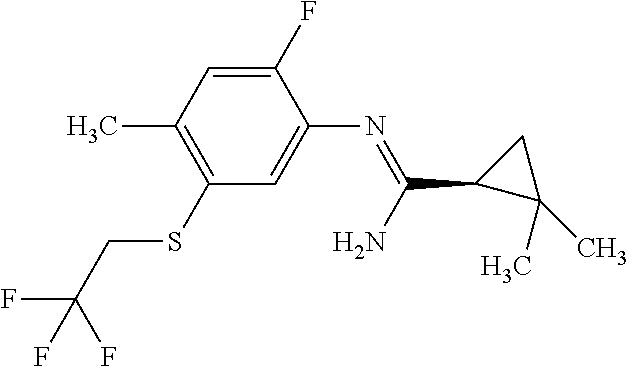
C1(F)=CC(C)=C(SCC(F)(F)F)C=C1N=C(C1C(C)(C)C1)N
